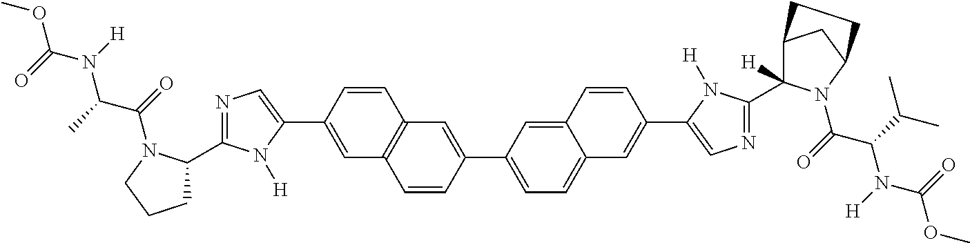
C1=C(C2=CN=C(C3CCCN3C(=O)C(C)N(C(=O)OC)[H])N2[H])C=CC2=C1C=CC(C1=CC=C3C(=C1)C=CC(C1=CN=C(C4([H])C5CC(N4C(=O)C(C(C)C)N(C(=O)OC)[H])CC5)N1[H])=C3)=C2
